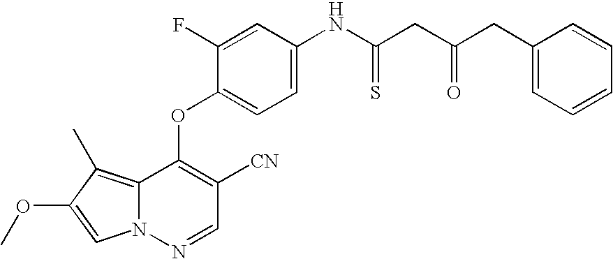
C1=C(F)C(OC2=C([CN])C=NN3C2=C(C)C(OC)=C3)=CC=C1NC(CC(CC1=CC=CC=C1)=O)=S
